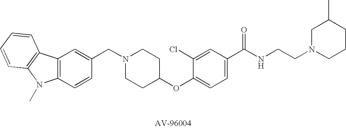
C1(CN2CCC(OC3=CC=C(C(NCCN4CCCC(C)C4)=O)C=C3Cl)CC2)=CC2=C(C=C1)N(C)C1=C2C=CC=C1
